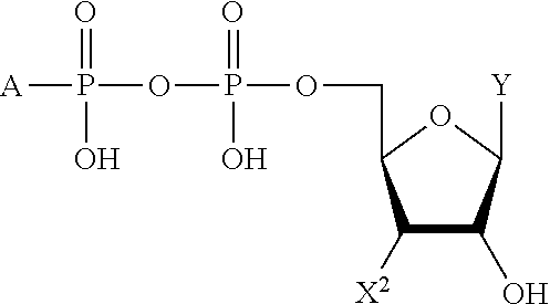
[A]P(OP(=O)(O)OCC1C([X2])C(O)C([Y])O1)(=O)O
